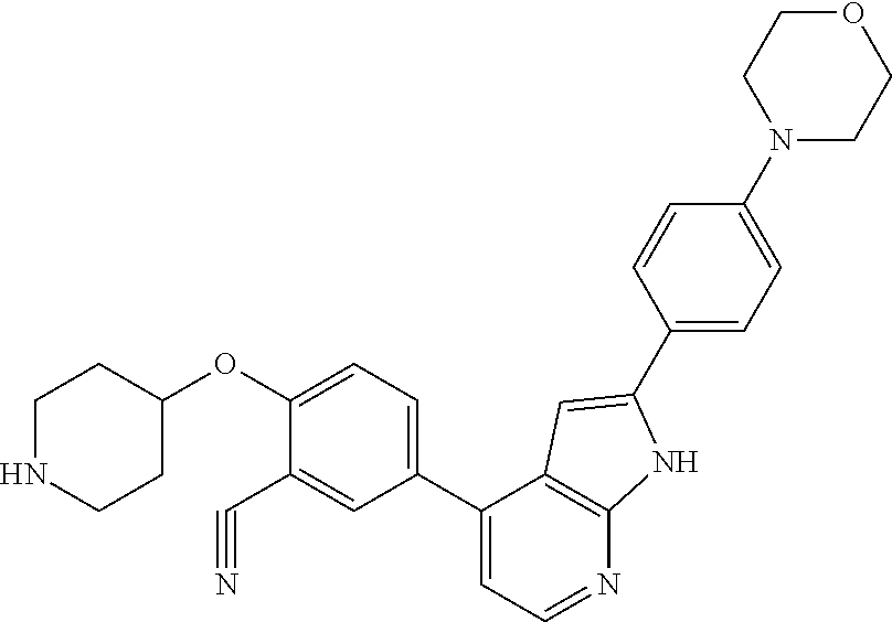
C1(C2=CC=NC3=C2C=C(C2=CC=C(N4CCOCC4)C=C2)N3)=CC=C(OC2CCNCC2)C(C#N)=C1
